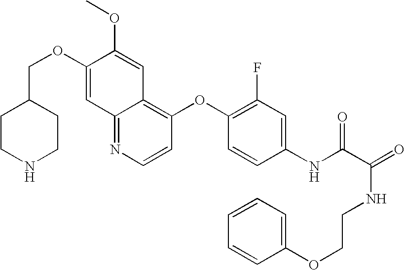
C(OC1=CC2=NC=CC(OC3=C(F)C=C(NC(C(=O)NCCOC4=CC=CC=C4)=O)C=C3)=C2C=C1OC)C1CCNCC1
